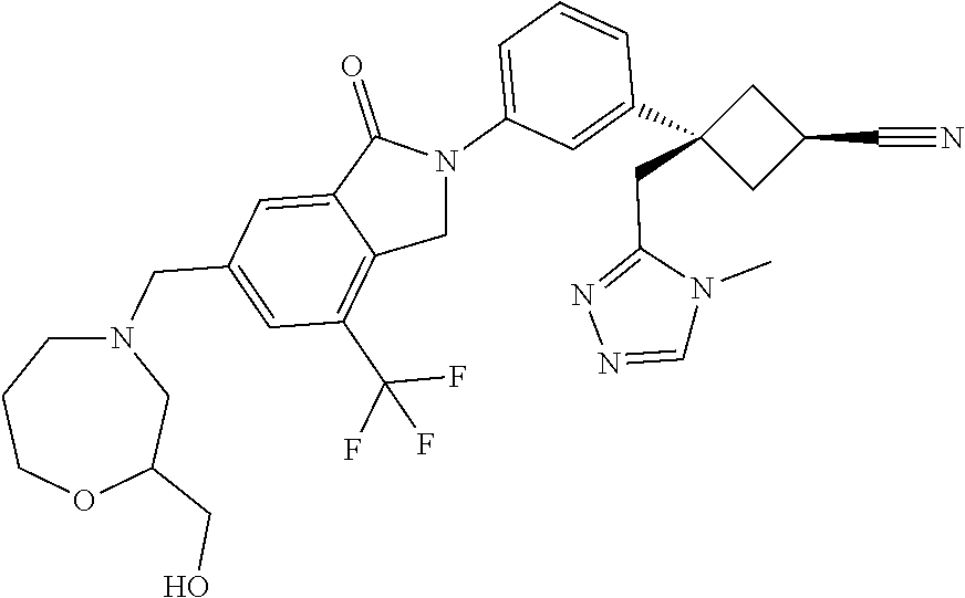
N1(CC2=CC(C(F)(F)F)=C3C(=C2)C(=O)N(C2=CC=CC(C4(CC5=NN=CN5C)CC(C#N)C4)=C2)C3)CCCOC(CO)C1
